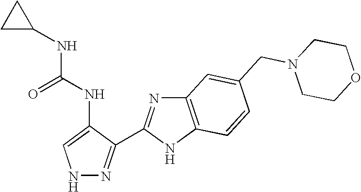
N1N=C(C2=NC3=C(N2)C=CC(CN2CCOCC2)=C3)C(NC(=O)NC2CC2)=C1
